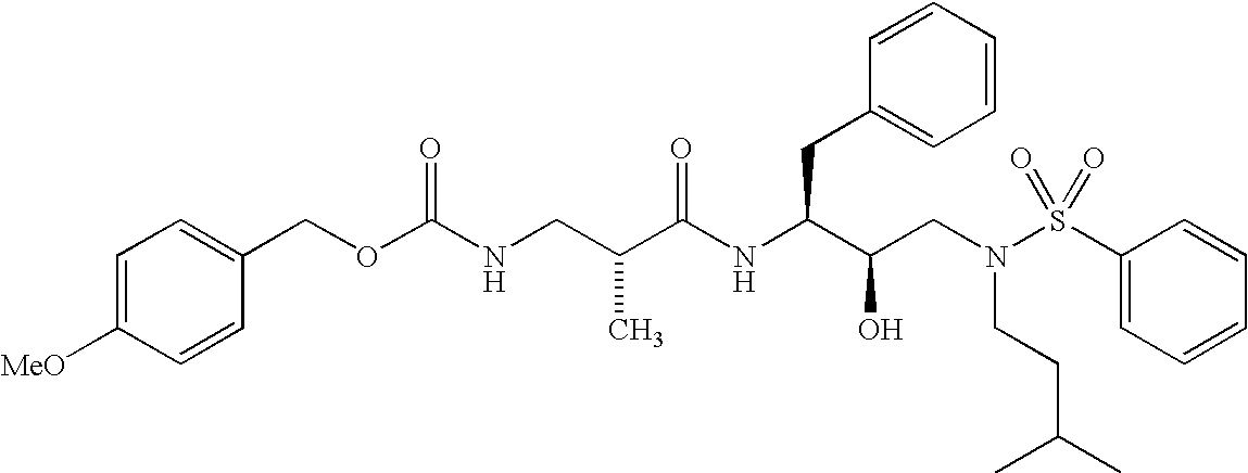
C(C(NC(CC1=CC=CC=C1)C(CN(S(C1=CC=CC=C1)(=O)=O)CCC(C)C)O)=O)(CNC(=O)OCC1=CC=C([MeO])C=C1)C
